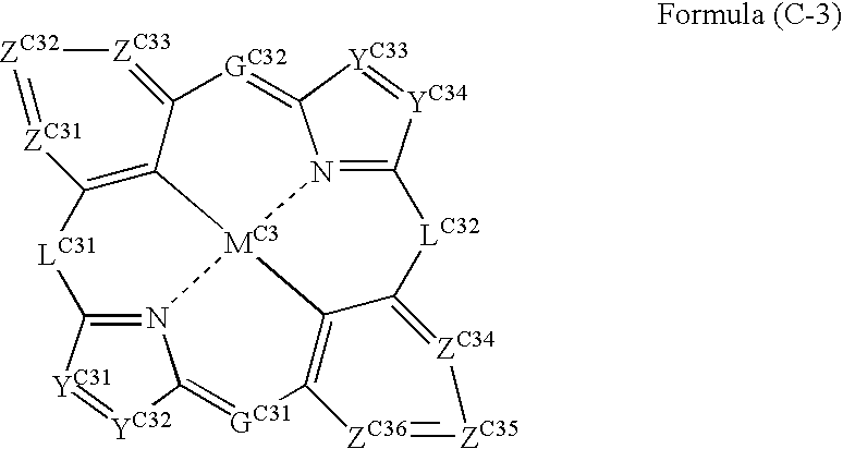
N12=C3[YC34]=[YC33]C1=[GC32]C1=[ZC33][ZC32]=[ZC31]C4=C1[MC3]21N2=C([LC31]4)[YC31]=[YC32]C2=[GC31]C2=C1C(=[ZC34][ZC35]=[ZC36]2)[LC32]3
